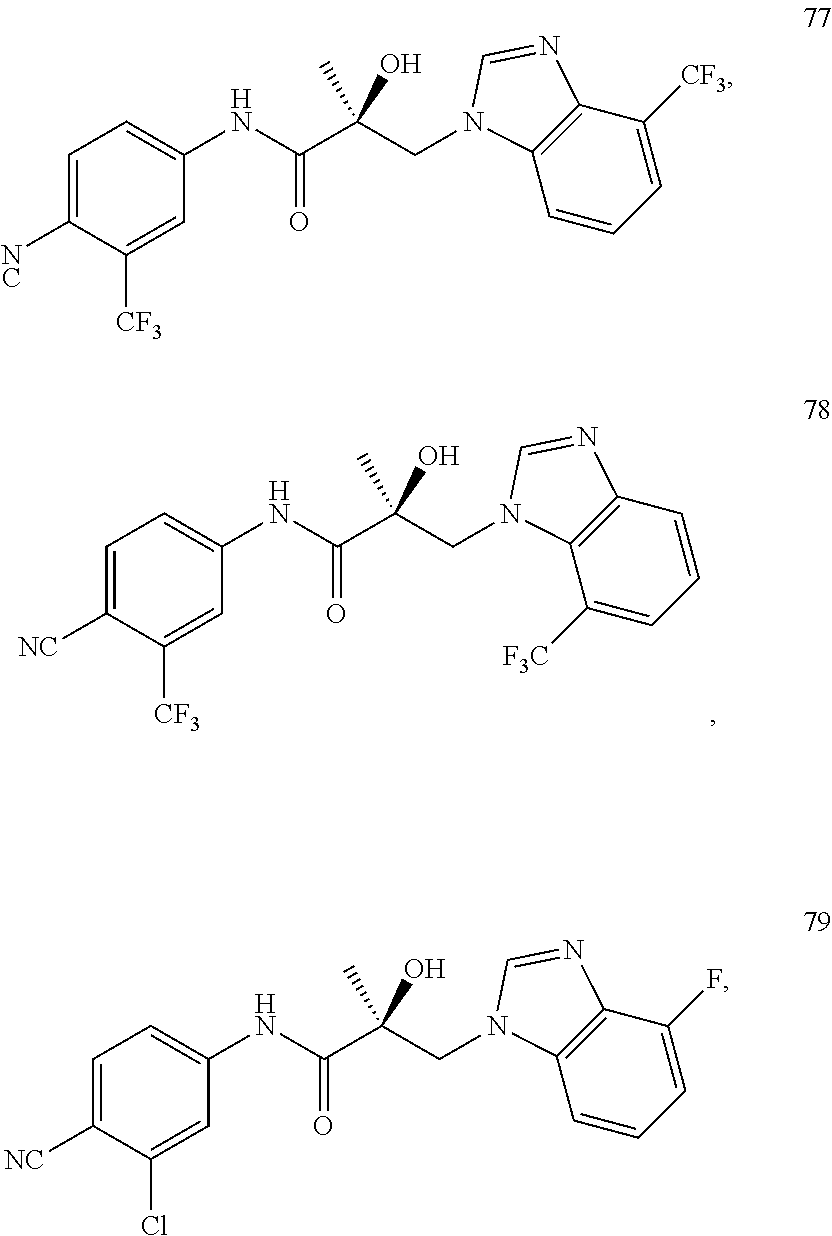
C1([F3C])=CC=CC2=C1N(CC(C(NC1=CC=C([NC])C([CF3])=C1)=O)(C)O)C=N2.C1=CC=C([CF3])C2=C1N(CC(C(NC1=CC=C([NC])C([CF3])=C1)=O)(C)O)C=N2.C1=CC=C(F)C2=C1N(CC(C(NC1=CC=C([NC])C(Cl)=C1)=O)(C)O)C=N2
